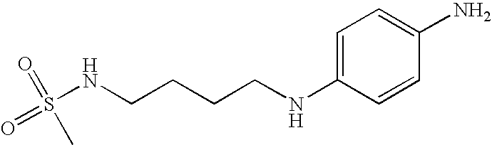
C(CNC1=CC=C(N)C=C1)CCNS(=O)(=O)C
